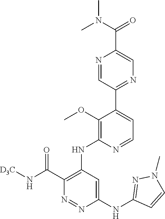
N1=CC(C2=CC=NC(NC3=C(C(N[D3C])=O)N=NC(NC4=NN(C)C=C4)=C3)=C2OC)=NC=C1C(N(C)C)=O
